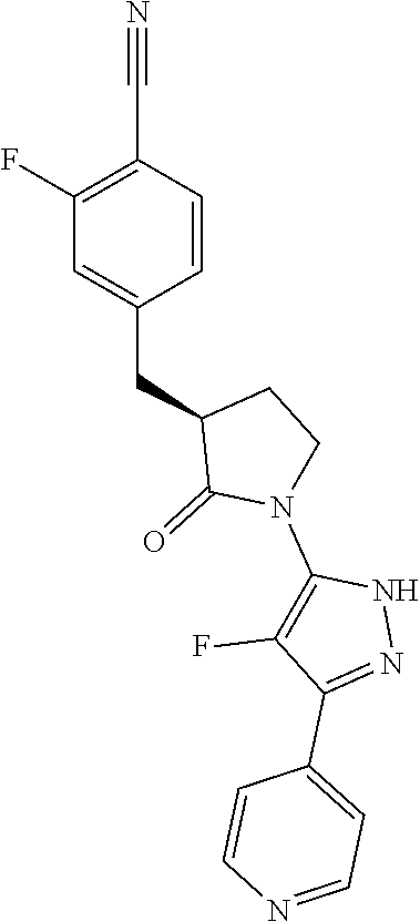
C1(F)=C(C#N)C=CC(CC2C(=O)N(C3=C(F)C(C4=CC=NC=C4)=NN3)CC2)=C1
